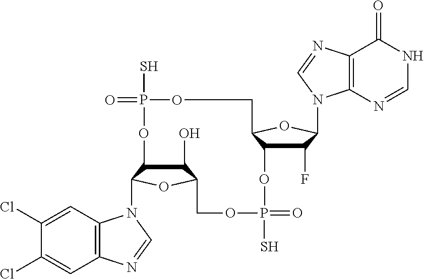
C1(O)C2C(N3C4=C(C=C(Cl)C(Cl)=C4)N=C3)OC1COP(S)(=O)OC1C(F)C(N3C4=C(C(=O)NC=N4)N=C3)OC1COP(S)(=O)O2
